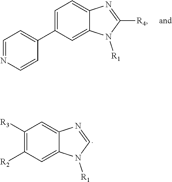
C1=C(C2=CC=NC=C2)C=C2C(=C1)N=C([R4])N2[R1].C1([R3])=C([R2])C=C2C(=C1)N=CN2[R1]
